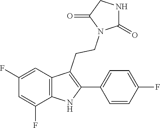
C1(=O)N(CCC2=C(C3=CC=C(F)C=C3)NC3=C2C=C(F)C=C3F)C(=O)NC1
